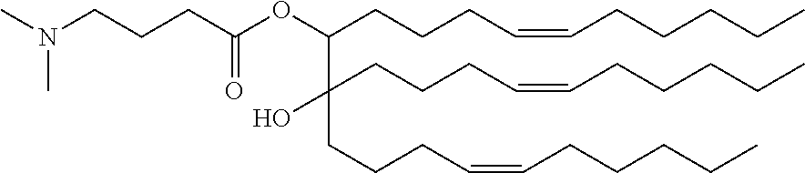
C(CCCC=CCCCCC)(OC(CCCN(C)C)=O)C(CCCC=CCCCCC)(CCCC=CCCCCC)O
